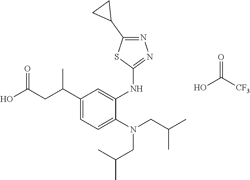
C1(C(CC(O)=O)C)=CC=C(N(CC(C)C)CC(C)C)C(NC2=NN=C(C3CC3)S2)=C1.[CF3]C(O)=O
